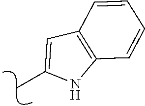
CC1=CC2=C(C=CC=C2)N1
